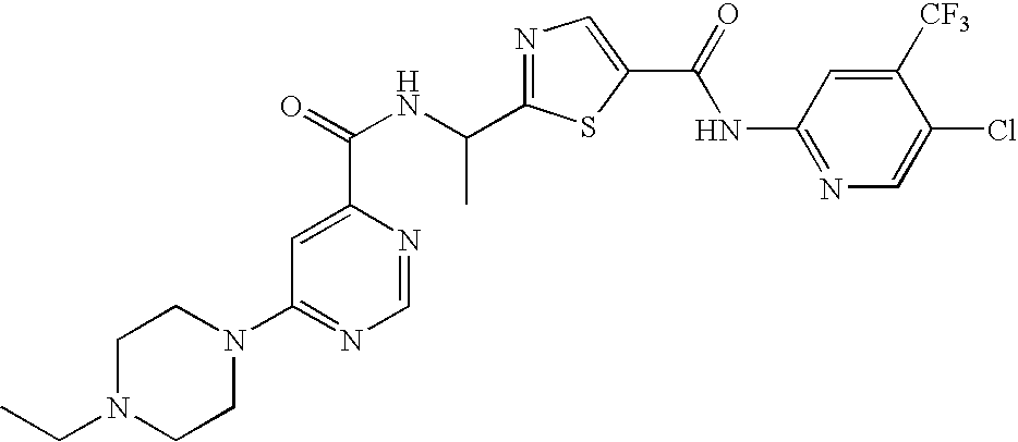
N1=C(C(NC(=O)C2=CC(N3CCN(CC)CC3)=NC=N2)C)SC(C(=O)NC2=NC=C(Cl)C([CF3])=C2)=C1
